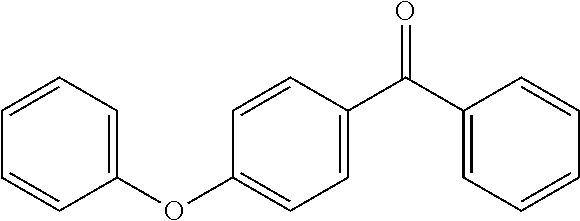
C1(C(C2=CC=C(OC3=CC=CC=C3)C=C2)=O)=CC=CC=C1
